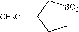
[SO2]1CCC([CH2O])C1
